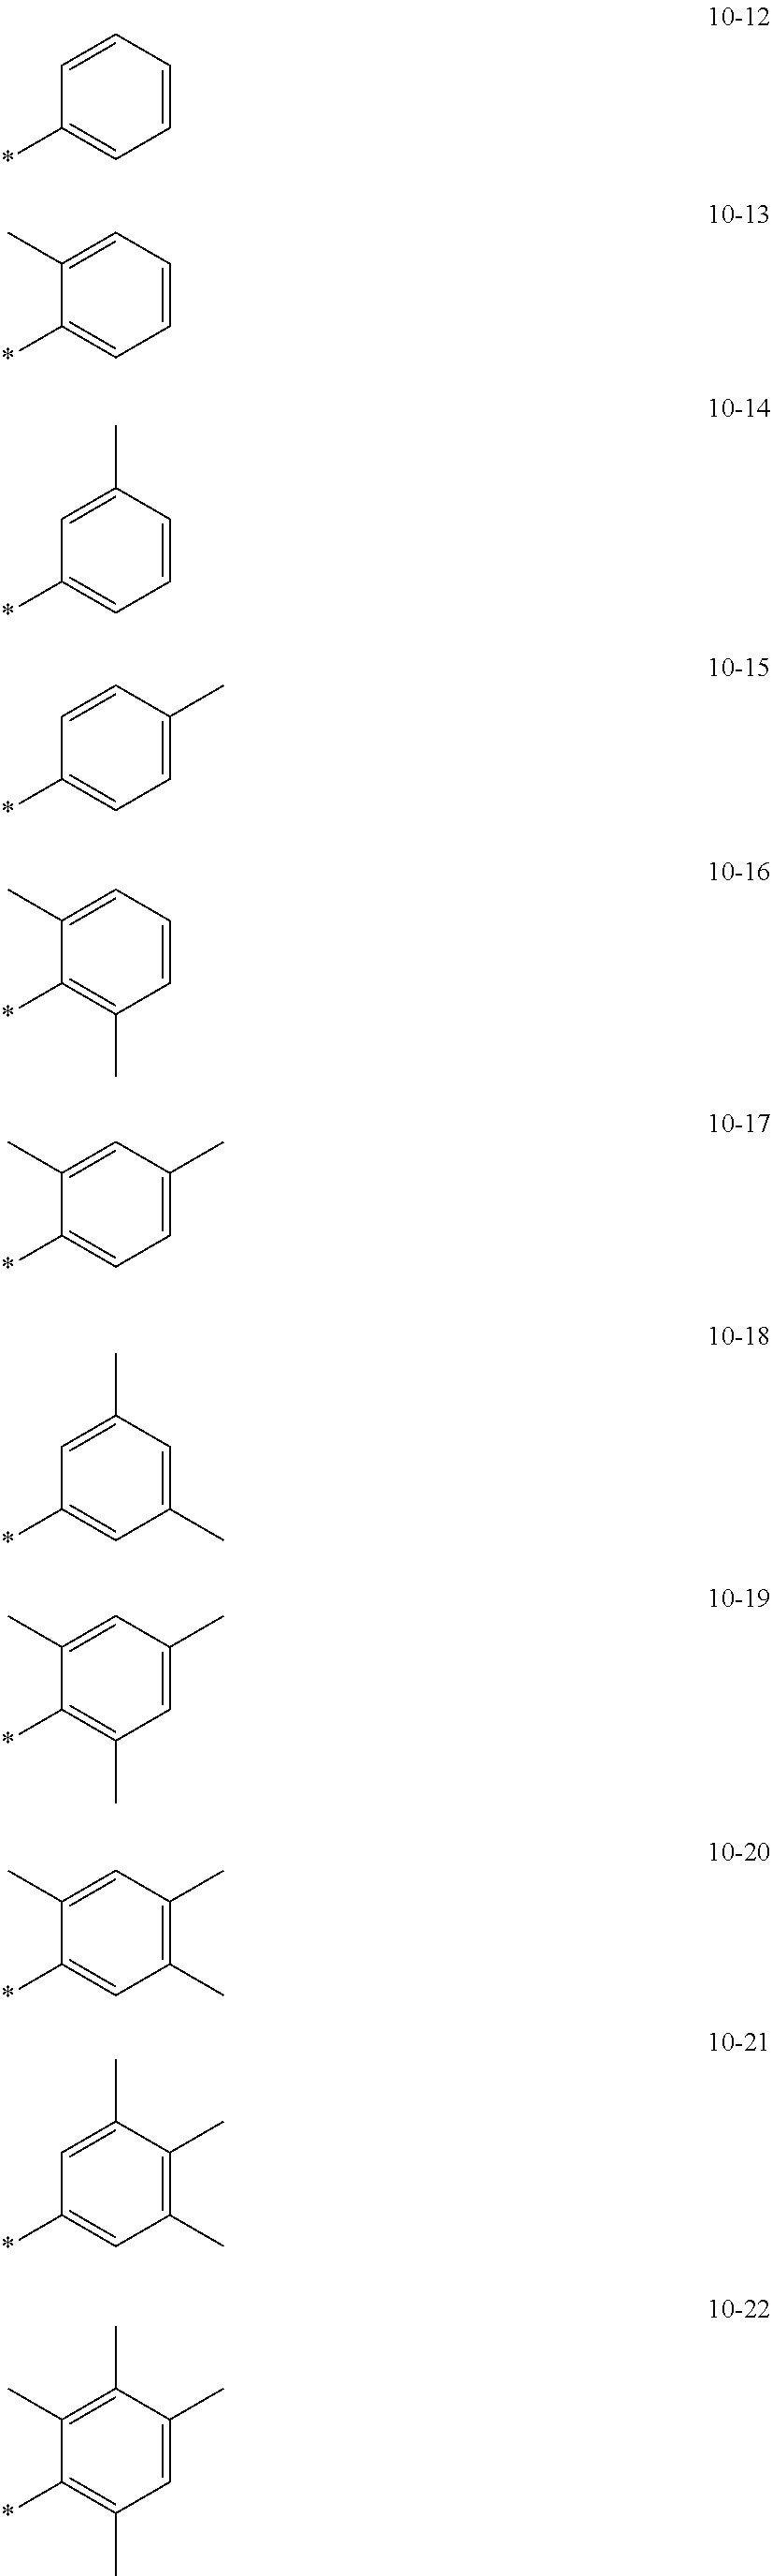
C1=CC=CC(*)=C1.C1=CC=C(C)C(*)=C1.C1=CC(C)=CC(*)=C1.C1=C(C)C=CC(*)=C1.C1=CC=C(C)C(*)=C1C.C1=C(C)C=C(C)C(*)=C1.C1(C)=CC(C)=CC(*)=C1.C1=C(C)C=C(C)C(*)=C1C.C1(C)=C(C)C=C(C)C(*)=C1.C1(C)=C(C)C(C)=CC(*)=C1.C1=C(C)C(C)=C(C)C(*)=C1C
